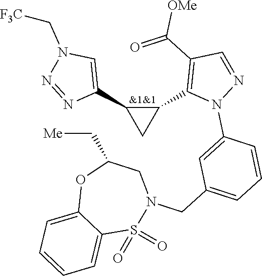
C1(C2=C(C(=O)[OMe])C=NN2C2=CC(CN3S(=O)(=O)C4=CC=CC=C4OC(C[Me])C3)=CC=C2)C(C2=CN(C[F3C])N=N2)C1
